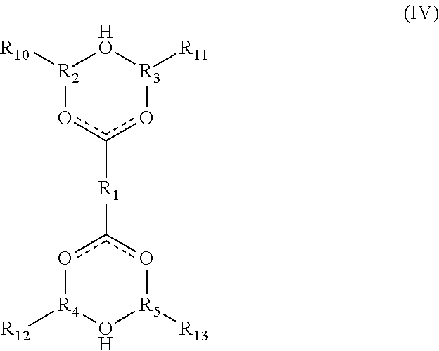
[R2]1([R10])oc([R1]c2o[R4]([R12])O[R5]([R13])o2)o[R3]([R11])[HO]1
